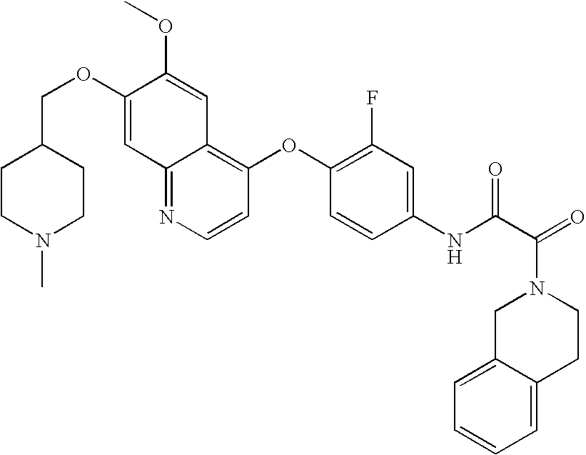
C12=NC=CC(OC3=C(F)C=C(NC(C(=O)N4CCC5=CC=CC=C5C4)=O)C=C3)=C1C=C(OC)C(OCC1CCN(C)CC1)=C2
